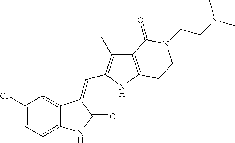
C1=C(Cl)C=C2C(=C1)NC(=O)C2=CC1=C(C)C2=C(N1)CCN(CCN(C)C)C2=O
